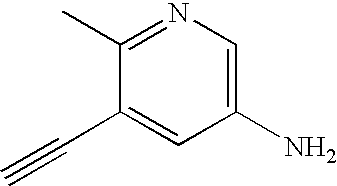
C1(N)=CN=C(C)C(C#C)=C1
